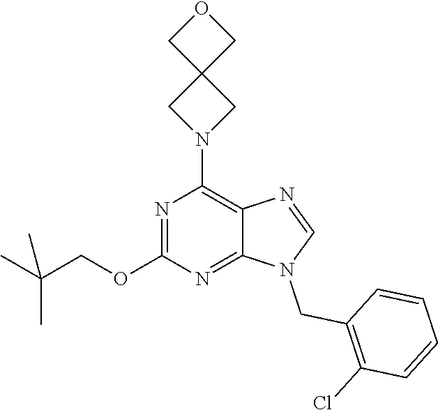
N1=C(OCC(C)(C)C)N=C2C(=C1N1CC3(C1)COC3)N=CN2CC1=C(Cl)C=CC=C1
